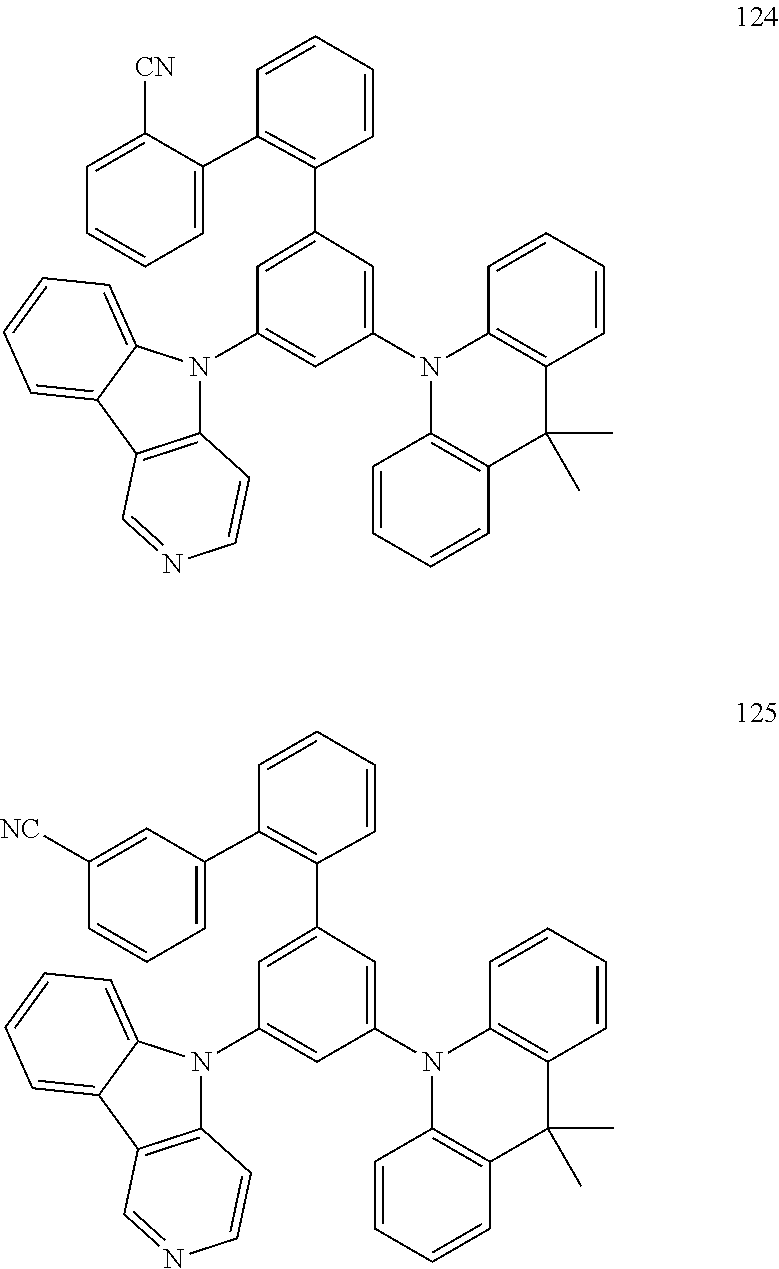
C1(N2C3=C(C(C)(C)C4=C2C=CC=C4)C=CC=C3)=CC(C2=C(C3=CC=CC=C3[CN])C=CC=C2)=CC(N2C3=C(C4=CC=CC=C24)C=NC=C3)=C1.C1(N2C3=C(C(C)(C)C4=C2C=CC=C4)C=CC=C3)=CC(C2=C(C3=CC=CC([NC])=C3)C=CC=C2)=CC(N2C3=C(C4=CC=CC=C24)C=NC=C3)=C1
